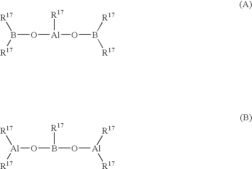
B(O[Al](OB([R17])[R17])[R17])([R17])[R17].[Al](OB(O[Al]([R17])[R17])[R17])([R17])[R17]
